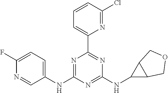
C1(NC2=NC(C3=CC=CC(Cl)=N3)=NC(NC3C4C3COC4)=N2)=CC=C(F)N=C1
